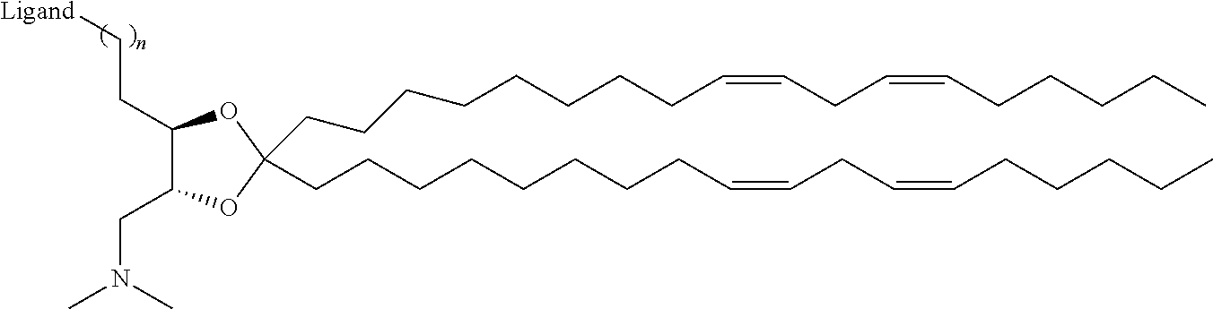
O1C(CCCCCCCCC=CCC=CCCCCC)(CCCCCCCCC=CCC=CCCCCC)OC(CC[Ligand])C1CN(C)C
